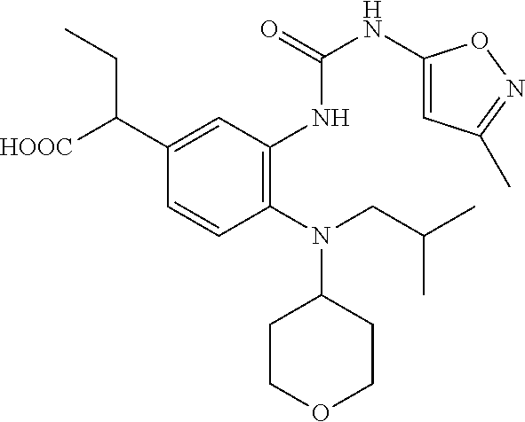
C1(N(CC(C)C)C2CCOCC2)=C(NC(NC2=CC(C)=NO2)=O)C=C(C([HOOC])CC)C=C1
